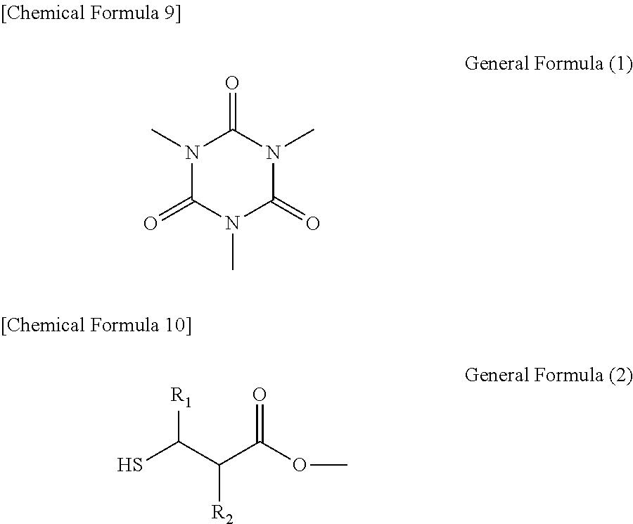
N1(C)C(=O)N(C)C(=O)N(C)C1=O.SC(C(C(OC)=O)[R2])[R1]
